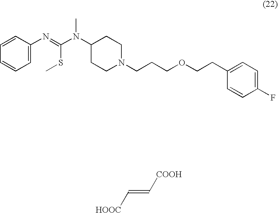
C1CN(CCCOCCC2=CC=C(F)C=C2)CCC1N(C)C(=NC1=CC=CC=C1)SC.[HOOC]C=C[COOH]
